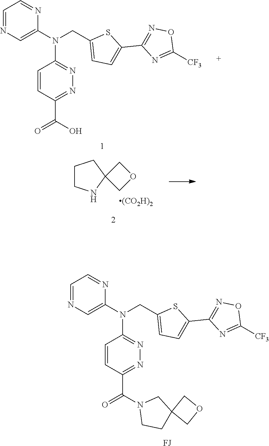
N1=C(N(C2=CN=CC=N2)CC2=CC=C(C3=NOC([CF3])=N3)S2)C=CC(C(=O)O)=N1.N1=C(N(C2=CN=CC=N2)CC2=CC=C(C3=NOC([CF3])=N3)S2)C=CC(C(=O)N2CCC3(C2)COC3)=N1.[FJ].C1CNC2(C1)COC2
